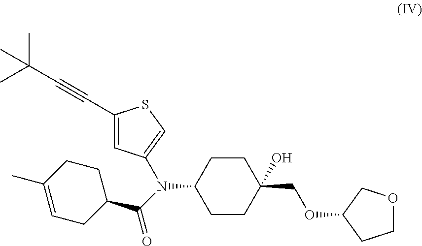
C1(N(C2=CSC(C#CC(C)(C)C)=C2)C(C2CC=C(C)CC2)=O)CCC(COC2CCOC2)(O)CC1
